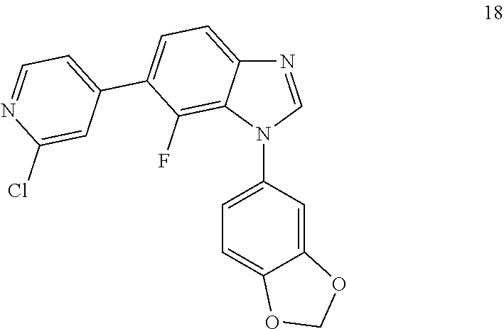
C1=C(N2C=NC3=CC=C(C4=CC=NC(Cl)=C4)C(F)=C23)C=C2C(=C1)OCO2
